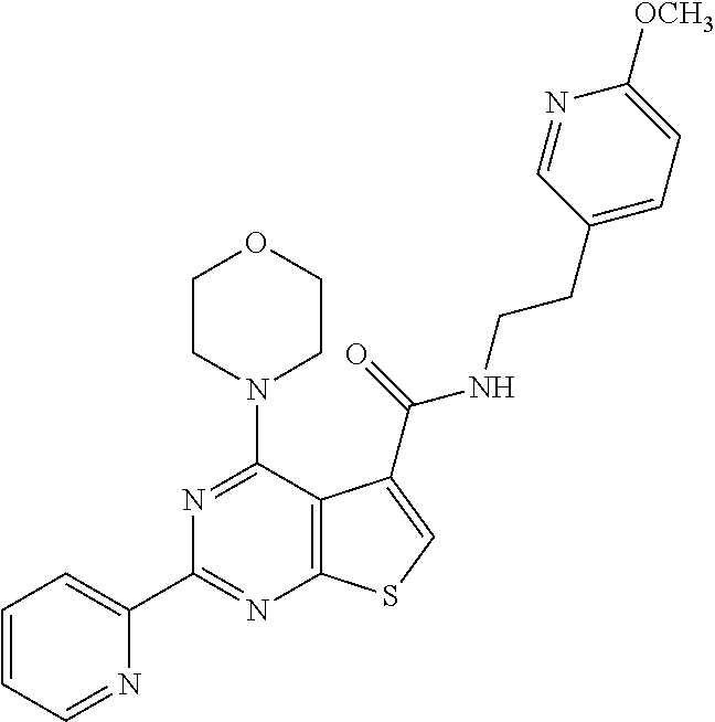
C1(C2=CC=CC=N2)=NC2=C(C(N3CCOCC3)=N1)C(C(=O)NCCC1=CC=C([OCH3])N=C1)=CS2
